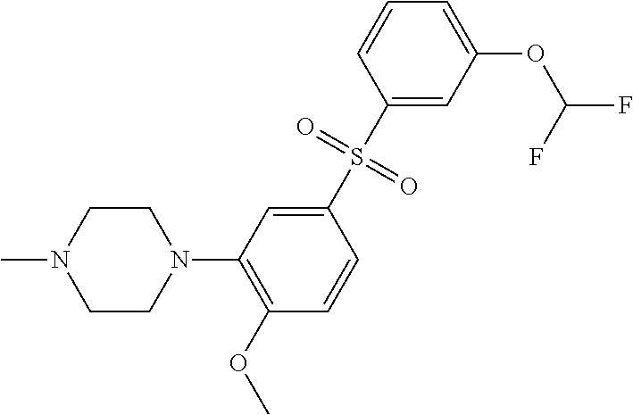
C1CN(C2=C(OC)C=CC(S(C3=CC(OC(F)F)=CC=C3)(=O)=O)=C2)CCN1C
